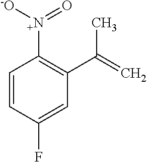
[N+](C1=C(C(=C)C)C=C(F)C=C1)([-O])=O
